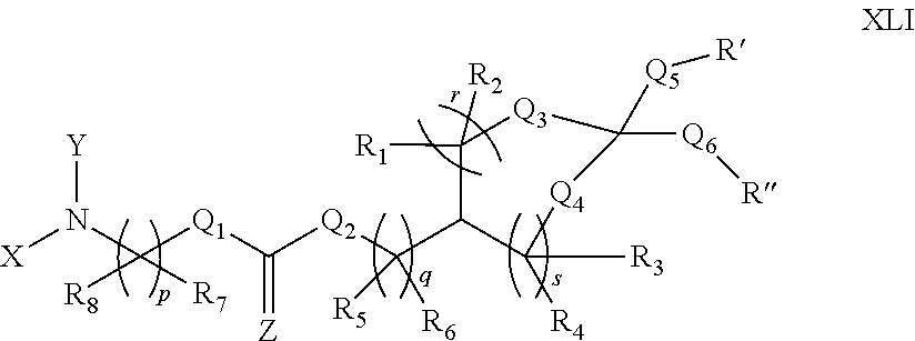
N(C([Q1]C([Q2]C(C1C([R3])([R4])[Q4]C([Q6][R])([Q5][R])[Q3]C1([R1])[R2])([R5])[R6])=[Z])([R8])[R7])([X])[Y]
